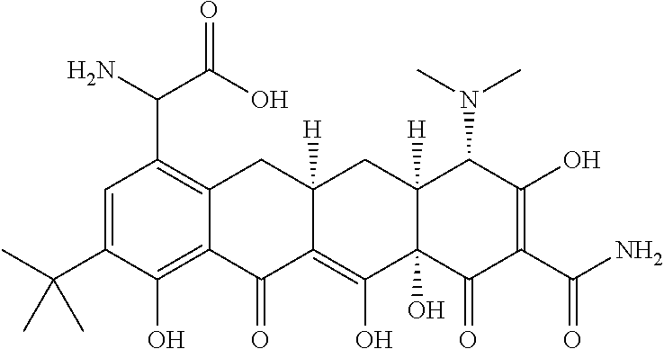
NC(C1=C2C(=C(O)C(C(C)(C)C)=C1)C(=O)C1=C(O)C3(O)C([H])(CC1([H])C2)C(N(C)C)C(O)=C(C(N)=O)C3=O)C(O)=O
